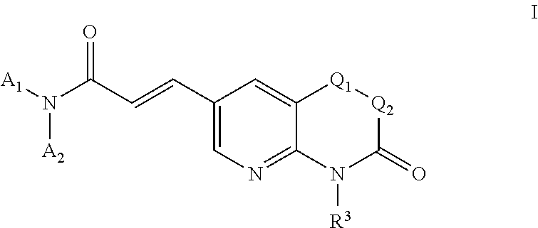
[A2]N(C(C=CC1=CN=C2N([R3])C(=O)[Q2][Q1]C2=C1)=O)[A1]
